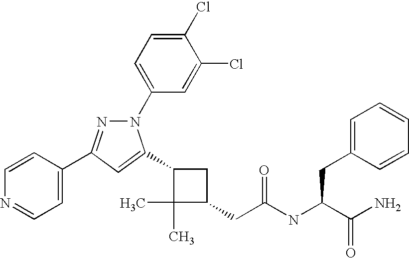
C1(C2=CC(C3=CC=NC=C3)=NN2C2=CC=C(Cl)C(Cl)=C2)C(C)(C)C(CC(=O)NC(CC2=CC=CC=C2)C(N)=O)C1
